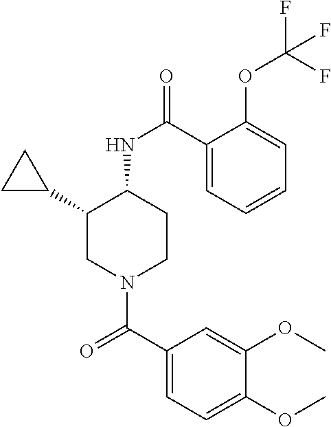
C1(C2CN(C(C3=CC=C(OC)C(OC)=C3)=O)CCC2NC(=O)C2=CC=CC=C2OC(F)(F)F)CC1
